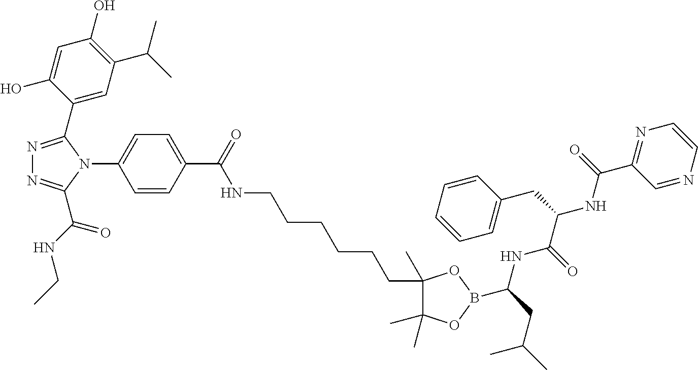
C1(N2C(C(=O)NCC)=NN=C2C2=CC(C(C)C)=C(O)C=C2O)=CC=C(C(=O)NCCCCCCC2(C)C(C)(C)OB(C(NC(C(CC3=CC=CC=C3)NC(C3=NC=CN=C3)=O)=O)CC(C)C)O2)C=C1
